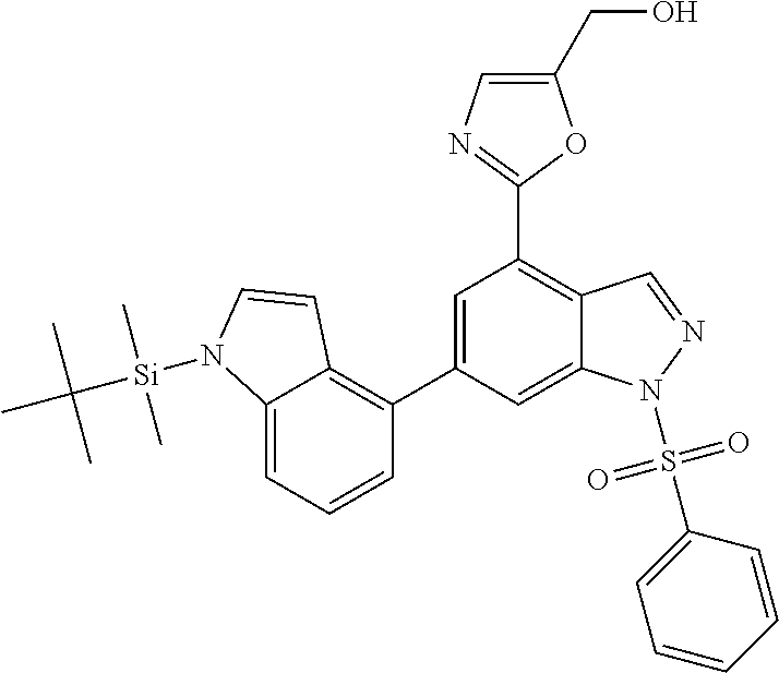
C1=C(C2=C3C(=CC=C2)N([Si](C(C)(C)C)(C)C)C=C3)C=C2C(=C1C1=NC=C(CO)O1)C=NN2S(C1=CC=CC=C1)(=O)=O
